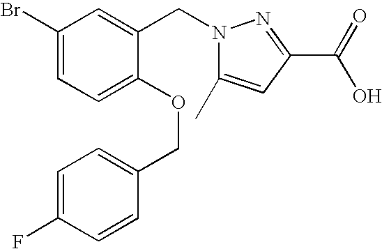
C1(Br)=CC=C(OCC2=CC=C(F)C=C2)C(CN2C(C)=CC(C(=O)O)=N2)=C1
